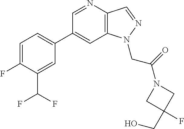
C1(C2=CC=C(F)C(C(F)F)=C2)=CC2=C(C=NN2CC(=O)N2CC(CO)(F)C2)N=C1
